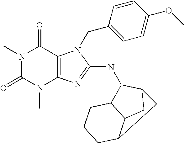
N1(C)C(=O)N(C)C2=C(C1=O)N(CC1=CC=C(OC)C=C1)C(NC1C3CC4C(CCCC14)C3)=N2
